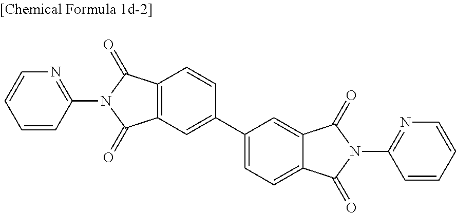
C12=C(C=C(C3=CC=C4C(=C3)C(=O)N(C3=NC=CC=C3)C4=O)C=C1)C(=O)N(C1=NC=CC=C1)C2=O
